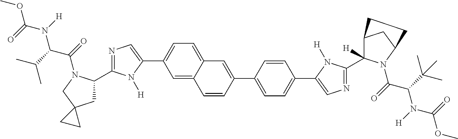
COC(N([H])C(C(C)C)C(=O)N1C(C2=NC=C(C3=CC=C4C(=C3)C=CC(C3=CC=C(C5=CN=C(C6([H])C7CC(N6C(=O)C(C(C)(C)C)N([H])C(=O)OC)CC7)N5[H])C=C3)=C4)N2[H])CC2(C1)CC2)=O
